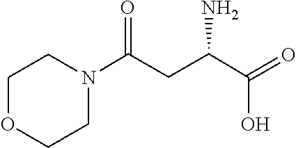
C1COCCN1C(CC(C(=O)O)N)=O
